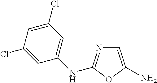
N1=C(NC2=CC(Cl)=CC(Cl)=C2)OC(N)=C1
